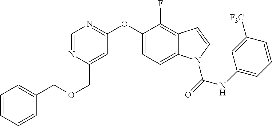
C1(COCC2=CC=CC=C2)=CC(OC2=CC=C3C(=C2F)C=C(C)N3C(NC2=CC=CC([F3C])=C2)=O)=NC=N1
